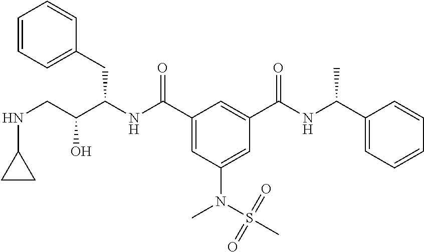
C1(C(NC(C(CNC2CC2)O)CC2=CC=CC=C2)=O)=CC(N(S(C)(=O)=O)C)=CC(C(NC(C2=CC=CC=C2)C)=O)=C1
